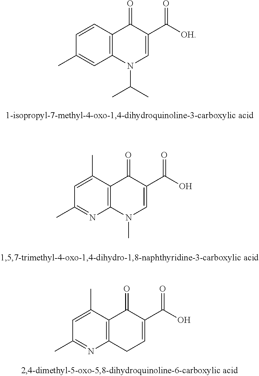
C1=CC2=C(C=C1C)N(C(C)C)C=C(C([OH])=O)C2=O.C1=C(C)C2=C(N=C1C)N(C)C=C(C(O)=O)C2=O.C1=C(C)C2=C(N=C1C)CC=C(C(O)=O)C2=O
